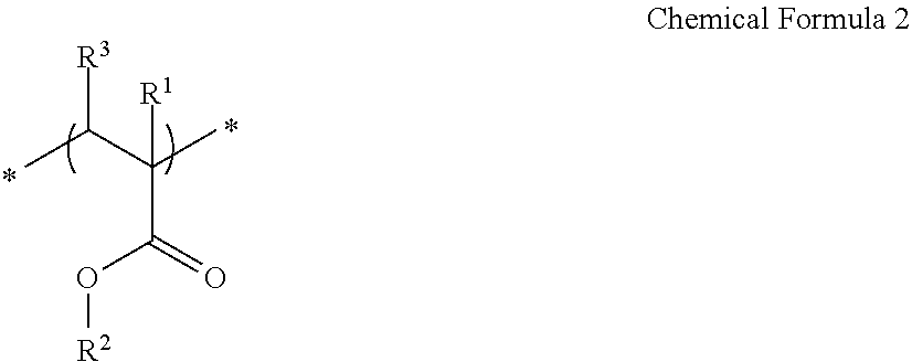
[R3]C(C(C)([R1])C(O[R2])=O)C
